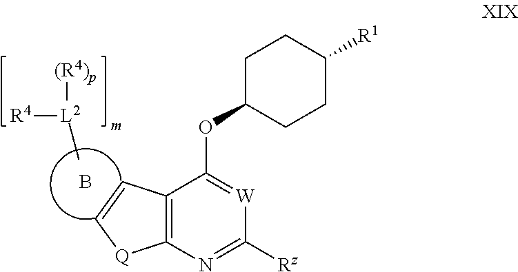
B.[(R4)p][L2]([R4])C.C12=C(N=C([Rz])[W]=C1OC1CCC([R1])CC1)[Q]C=C2
